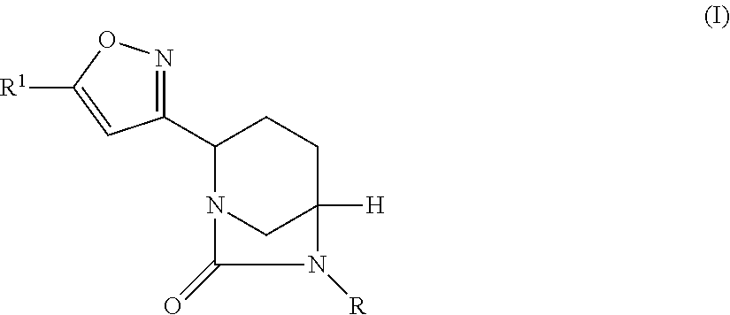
C1(C2=NOC([R1])=C2)N2CC([H])(CC1)N([R])C2=O
